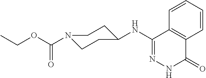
C1(NC2CCN(C(OCC)=O)CC2)=NNC(=O)C2=C1C=CC=C2
